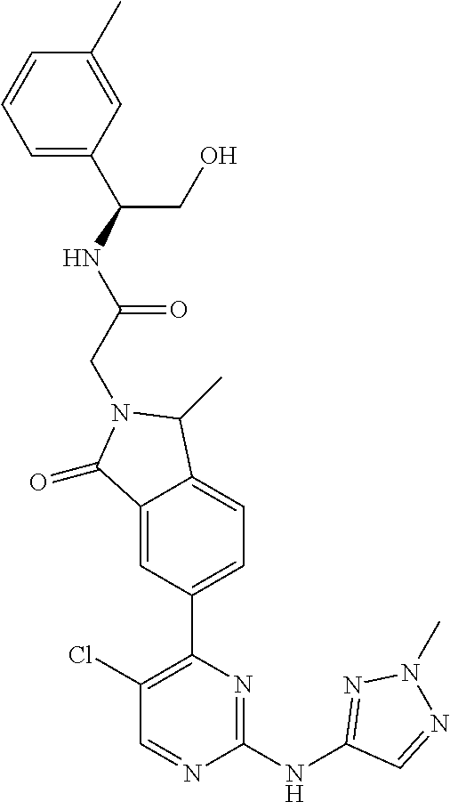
C1(=O)C2=CC(C3=C(Cl)C=NC(NC4=NN(C)N=C4)=N3)=CC=C2C(C)N1CC(NC(C1=CC=CC(C)=C1)CO)=O
